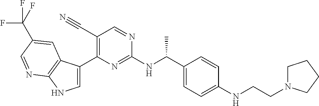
C1(C(NC2=NC(C3=CNC4=C3C=C(C(F)(F)F)C=N4)=C(C#N)C=N2)C)=CC=C(NCCN2CCCC2)C=C1
